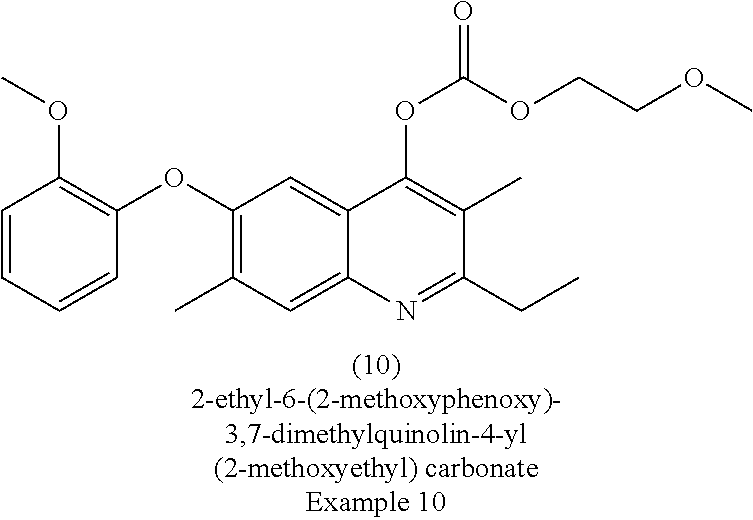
C1=CC=CC(OC2=C(C)C=C3C(=C2)C(OC(OCCOC)=O)=C(C)C(CC)=N3)=C1OC
